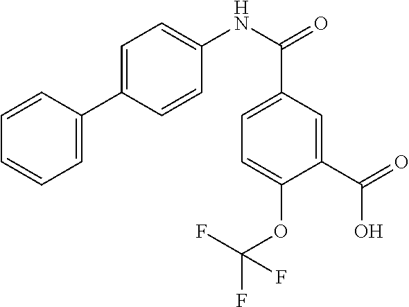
C1=CC(C2=CC=C(NC(C3=CC=C(OC(F)(F)F)C(C(=O)O)=C3)=O)C=C2)=CC=C1
